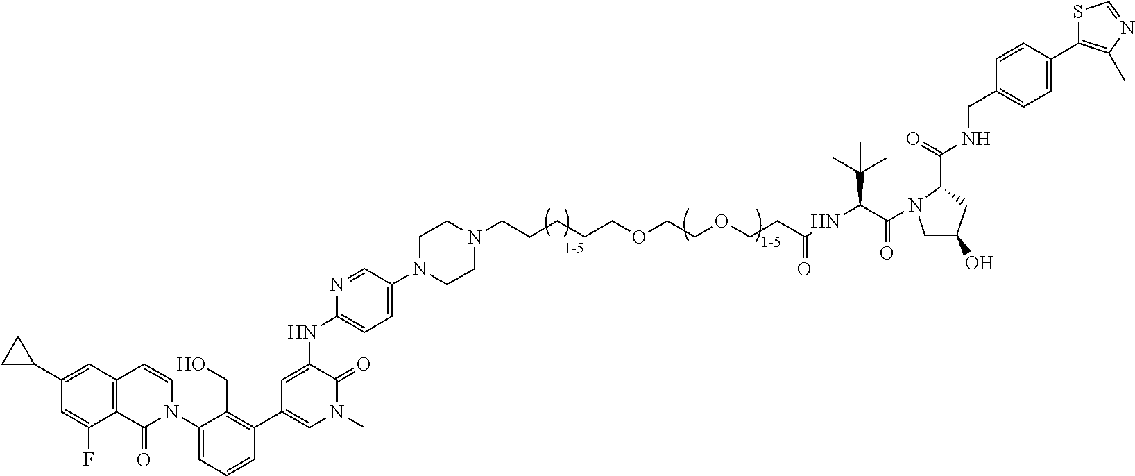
C12=C(C=C(C3CC3)C=C1F)C=CN(C1=CC=CC(C3=CN(C)C(=O)C(NC4=CC=C(N5CCN(CCCCCOCCOCCC(NC(C(N6CC(O)CC6C(NCC6=CC=C(C7=C(C)N=CS7)C=C6)=O)=O)C(C)(C)C)=O)CC5)C=N4)=C3)=C1CO)C2=O
